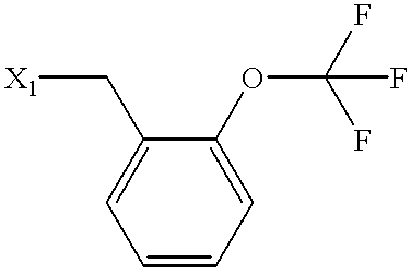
C1=CC=C(OC(F)(F)F)C(C[X1])=C1
